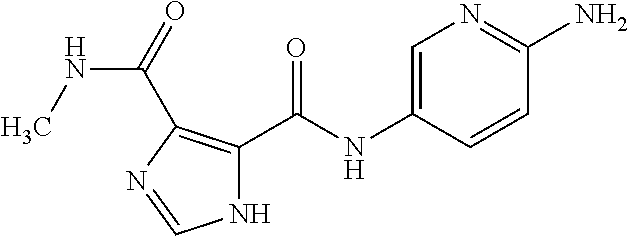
C1=C(NC(C2=C(C(=O)NC)N=CN2)=O)C=CC(N)=N1
